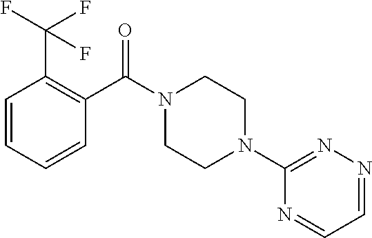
C1=CC=CC(C(N2CCN(C3=NN=CC=N3)CC2)=O)=C1C(F)(F)F
